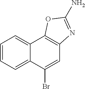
C12=CC=CC=C1C(Br)=CC1=C2OC(N)=N1
